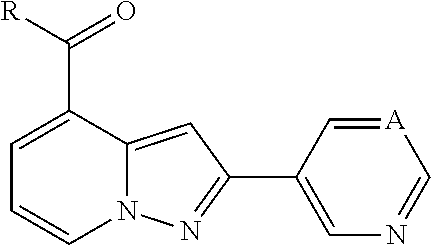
N12C(=CC(C3=CN=C[A]=C3)=N1)C(C(=O)[R])=CC=C2
